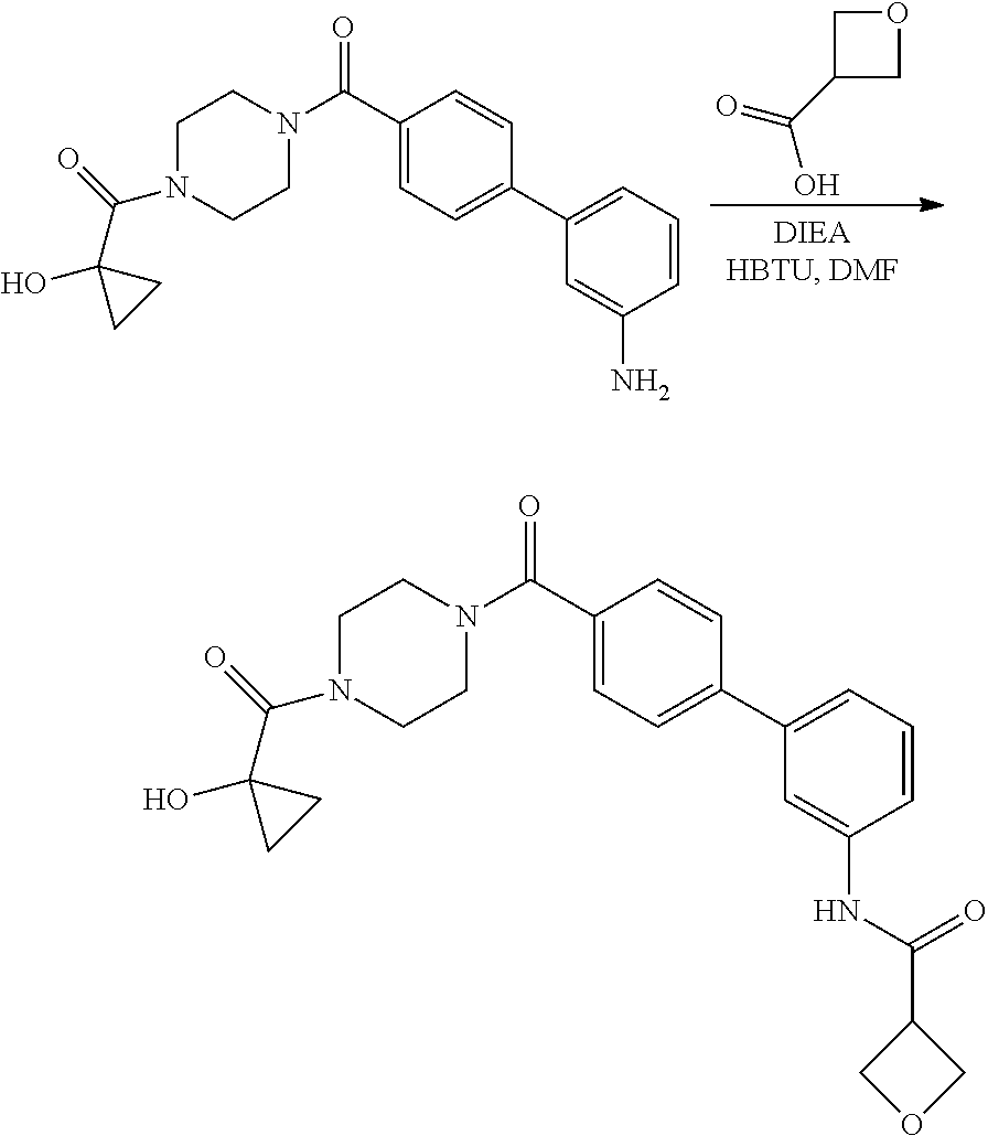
C1C(C(=O)O)CO1.N1(C(C2=CC=C(C3=CC=CC(N)=C3)C=C2)=O)CCN(C(=O)C2(O)CC2)CC1.N1(C(C2=CC=C(C3=CC=CC(NC(C4COC4)=O)=C3)C=C2)=O)CCN(C(=O)C2(O)CC2)CC1
